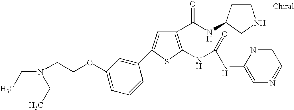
C1(C(NC2CCNC2)=O)=C(NC(=O)NC2=CN=CC=N2)SC(C2=CC(OCCN(CC)CC)=CC=C2)=C1
